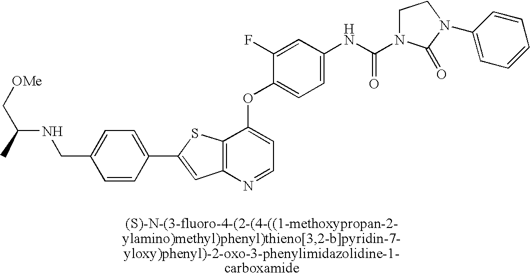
C1=C(CNC(C)C[OMe])C=CC(C2=CC3=C(S2)C(OC2=CC=C(NC(=O)N4CCN(C5=CC=CC=C5)C4=O)C=C2F)=CC=N3)=C1
